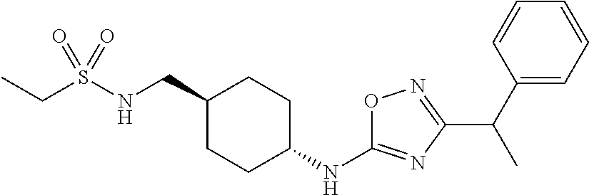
C(S(NCC1CCC(NC2=NC(C(C3=CC=CC=C3)C)=NO2)CC1)(=O)=O)C
